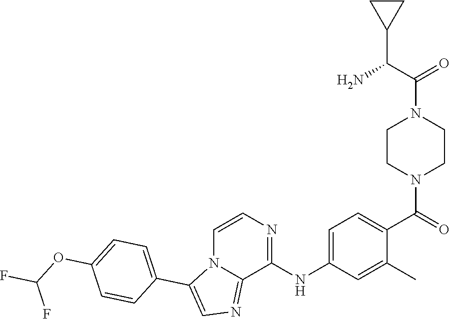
C1CN(C(=O)C2=CC=C(NC3=NC=CN4C3=NC=C4C3=CC=C(OC(F)F)C=C3)C=C2C)CCN1C(C(N)C1CC1)=O
